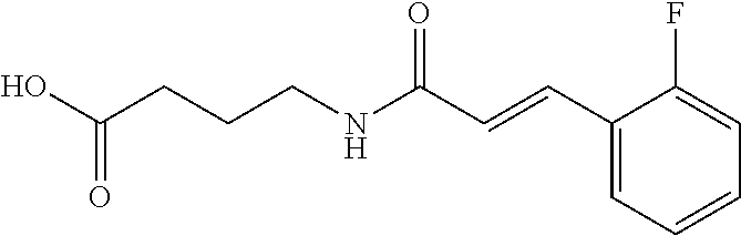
C1(C=CC(NCCCC(O)=O)=O)=CC=CC=C1F
